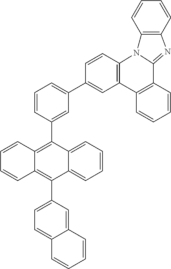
C1=CC(C2=C3C(=C(C4=CC=C5C(=C4)C=CC=C5)C4=CC=CC=C24)C=CC=C3)=CC(C2=CC3=C(C=C2)N2C(=NC4=C2C=CC=C4)C2=C3C=CC=C2)=C1
